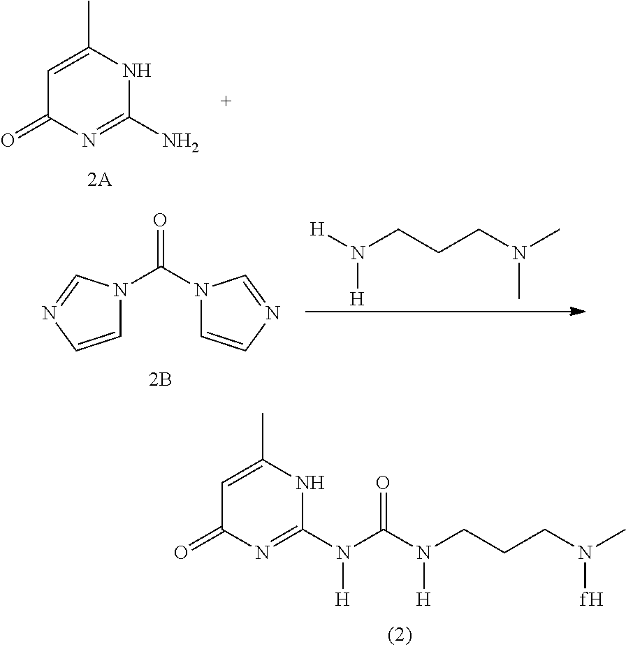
C1=C(C)NC(N(C(=O)N(CCCN(C)[fH])[H])[H])=NC1=O.C1=C(C)NC(N)=NC1=O.C(=O)(N1C=CN=C1)N1C=CN=C1.N(CCCN(C)C)([H])[H]
